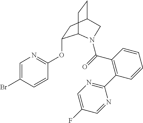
C1(OC2=NC=C(Br)C=C2)CC2CCC1N(C(=O)C1=C(C3=NC=C(F)C=N3)C=CC=C1)C2
